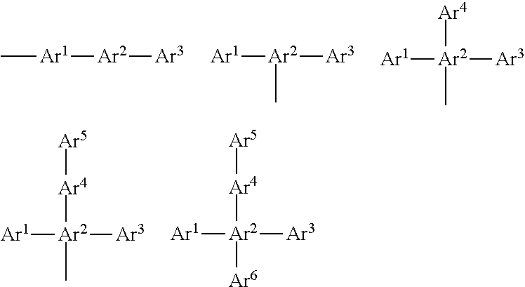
C[Ar1][Ar2][Ar3].[Ar1][Ar2]([Ar3])C.[Ar1][Ar2]([Ar3])(C)[Ar4].[Ar1][Ar2]([Ar3])(C)[Ar4][Ar5].[Ar1][Ar2]([Ar3])([Ar6])[Ar4][Ar5]
